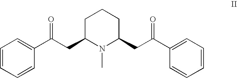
C1=CC=CC(C(CC2N(C)C(CC(C3=CC=CC=C3)=O)CCC2)=O)=C1
